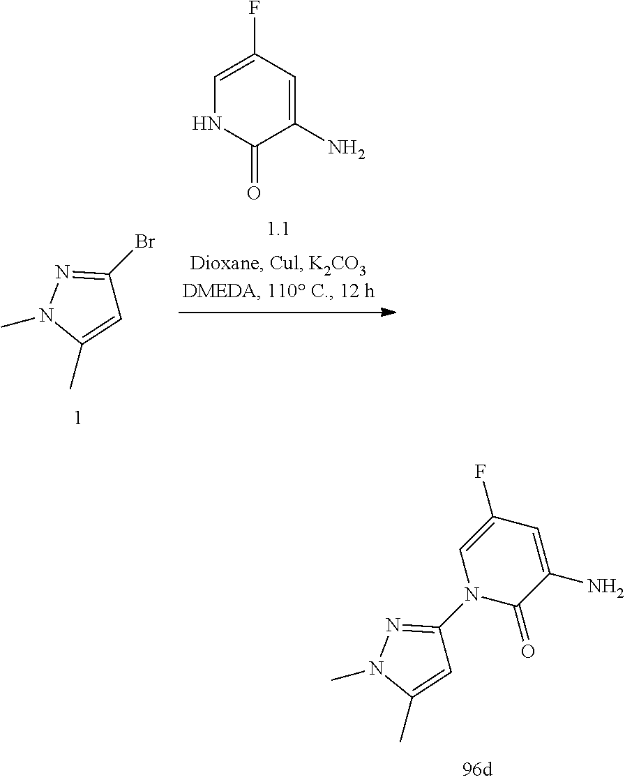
C1=C(C)N(C)N=C1N1C(=O)C(N)=CC(F)=C1.C1=C(C)N(C)N=C1Br.C1=C(F)C=C(N)C(=O)N1
